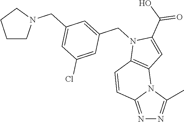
N1=C2N(C(C)=N1)C1=C(C=C2)N(CC2=CC(CN3CCCC3)=CC(Cl)=C2)C(C(O)=O)=C1
